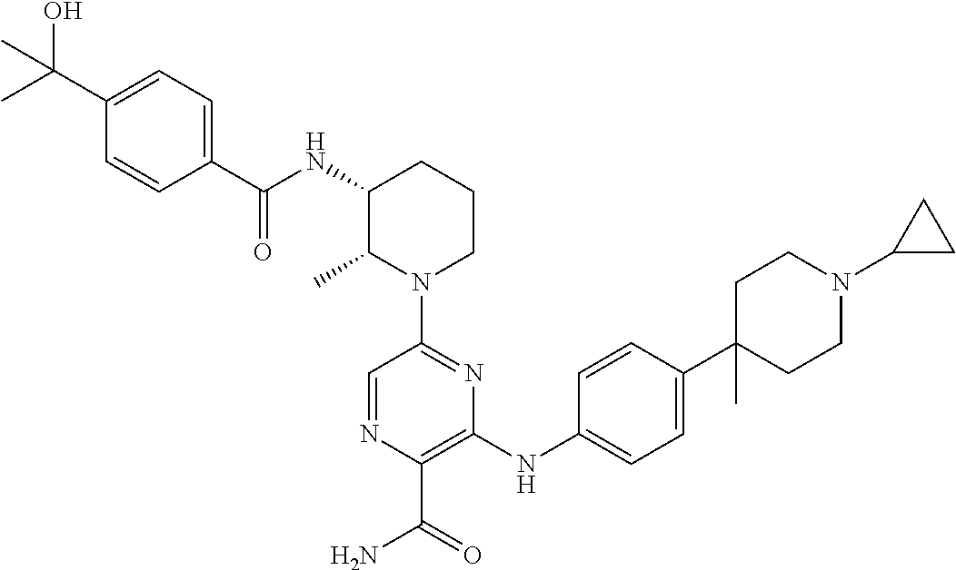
C1=NC(C(=O)N)=C(NC2=CC=C(C3(C)CCN(C4CC4)CC3)C=C2)N=C1N1CCCC(NC(C2=CC=C(C(C)(O)C)C=C2)=O)C1C
